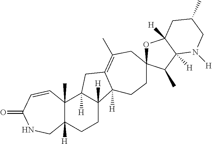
C12([H])C(C)(C3([H])C([H])(CC1)C1([H])C(=C(C)CC4(CC1)OC1([H])C([H])(C4C)N([H])CC(C)C1)C3)C=CC(=O)NC2
